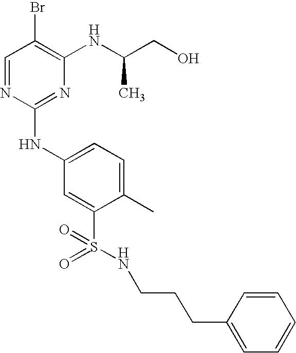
C1=NC(NC2=CC=C(C)C(S(=O)(=O)NCCCC3=CC=CC=C3)=C2)=NC(NC(CO)C)=C1Br
